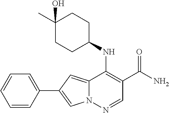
N12C(=CC(C3=CC=CC=C3)=C1)C(NC1CCC(C)(O)CC1)=C(C(N)=O)C=N2
